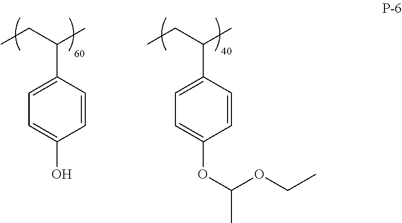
CCC(C)C1=CC=C(O)C=C1.CCC(C)C1=CC=C(OC(C)OCC)C=C1
